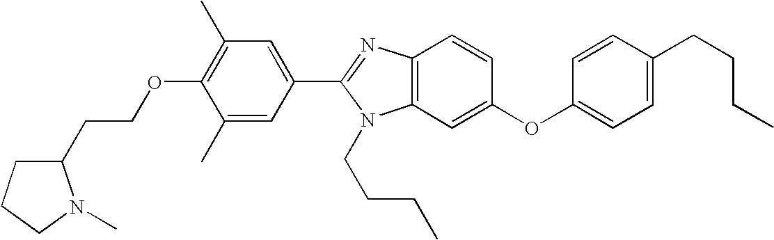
C1(C)=C(OCCC2CCCN2C)C(C)=CC(C2=NC3=C(N2CCCC)C=C(OC2=CC=C(CCCC)C=C2)C=C3)=C1
